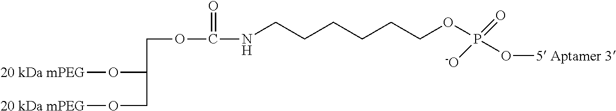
C(NCCCCCCOP(=O)([-O])O[5 Aptamer 3])(=O)OCC(O[20 kDa mPEG])CO[20 kDa mPEG]
